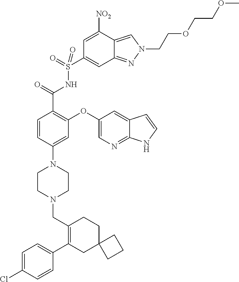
C1=CC(N2CCN(CC3=C(C4=CC=C(Cl)C=C4)CC4(CC3)CCC4)CC2)=CC(OC2=CN=C3C(=C2)C=CN3)=C1C(=O)NS(C1=CC2=NN(CCOCCOC)C=C2C([NO2])=C1)(=O)=O
